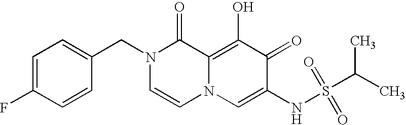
C1=C(F)C=CC(CN2C=CN3C(=C(O)C(=O)C(NS(=O)(C(C)C)=O)=C3)C2=O)=C1
